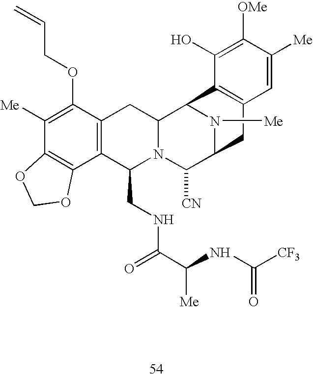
C1([Me])=C(OCC=C)C2=C(C3=C1OCO3)C(CNC(C(NC([CF3])=O)[Me])=O)N1C(C2)C2N([Me])C(C1[CN])CC1=C2C(O)=C([OMe])C([Me])=C1
